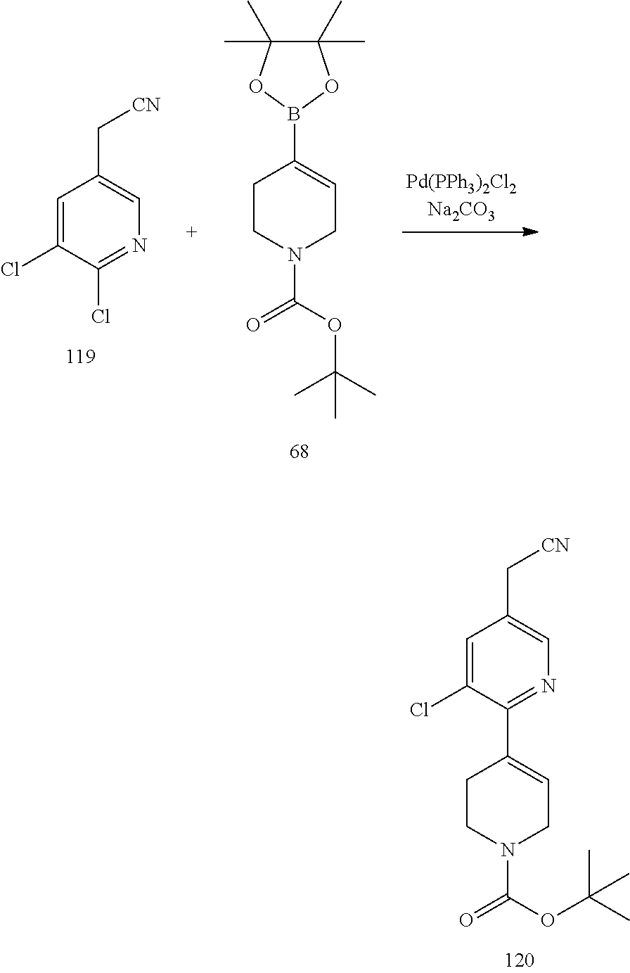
C1CN(C(=O)OC(C)(C)C)CC=C1C1=NC=C(C[CN])C=C1Cl.C1=C(Cl)C(Cl)=NC=C1C[CN].C1CN(C(=O)OC(C)(C)C)CC=C1B1OC(C)(C)C(C)(C)O1
